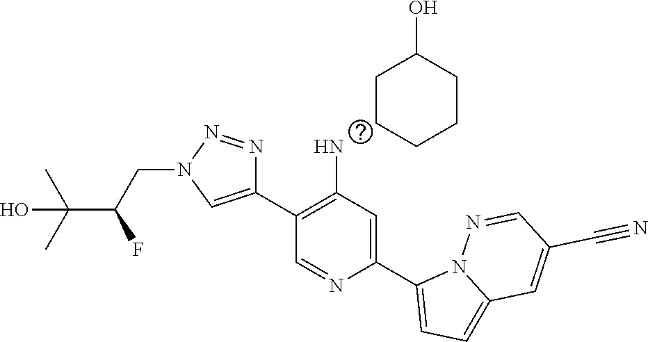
C1(C2=CN(CC(C(C)(C)O)F)N=N2)=C(N)C=C(C2=CC=C3N2N=CC(C#N)=C3)N=C1.C1CCCC(O)C1
